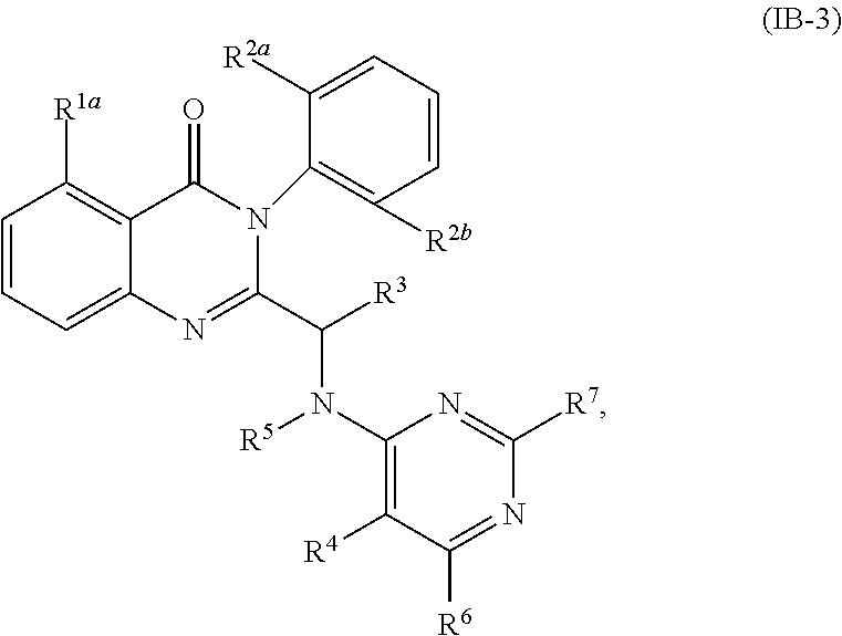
C1=CC=C2C(=C1[R1a])C(=O)N(C1=C([R2b])C=CC=C1[R2a])C(C([R3])N(C1=C([R4])C([R6])=NC([R7])=N1)[R5])=N2
